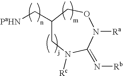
C1(C[PaHN])CN([Rc])C(=N[Rb])N([Ra])OC1
